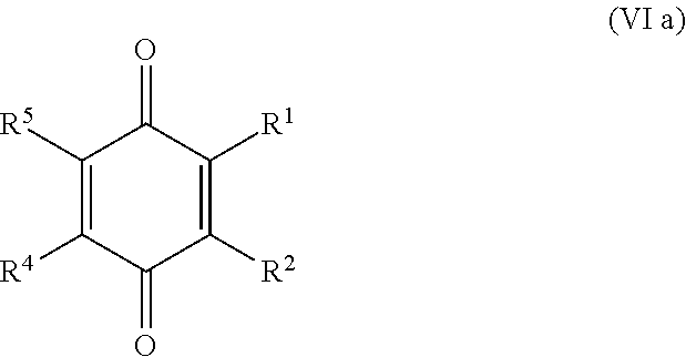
C1([R5])=C([R4])C(=O)C([R2])=C([R1])C1=O
